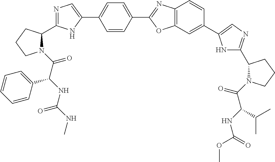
C(=O)(C(NC(=O)NC)C1=CC=CC=C1)N1C(C2=NC=C(C3=CC=C(C4=NC5=C(O4)C=C(C4=CN=C(C6N(C(C(NC(OC)=O)C(C)C)=O)CCC6)N4)C=C5)C=C3)N2)CCC1
